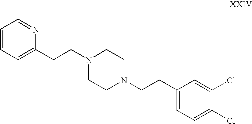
C1=CC=C(CCN2CCN(CCC3=CC=C(Cl)C(Cl)=C3)CC2)N=C1
